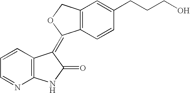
C1=CC2=C(N=C1)NC(=O)C2=C1C2=C(CO1)C=C(CCCO)C=C2
